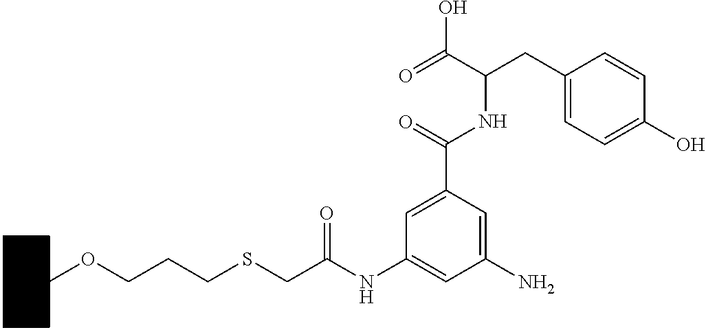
C1(NC(CSCCCOC2CCCCC2)=O)=CC(N)=CC(C(=O)NC(C(=O)O)CC2=CC=C(O)C=C2)=C1
